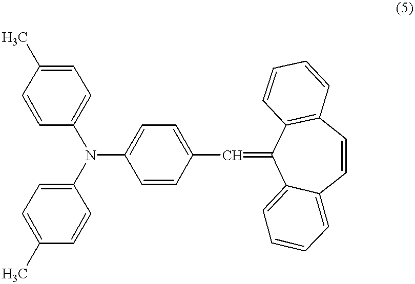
C1=C(C)C=CC(N(C2=CC=C(C=C3C4=CC=CC=C4C=CC4=C3C=CC=C4)C=C2)C2=CC=C(C)C=C2)=C1
